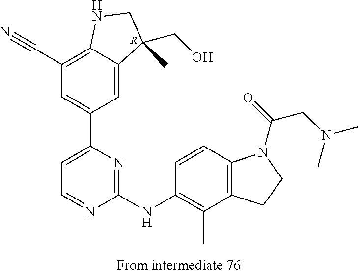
[R].C12=C(C#N)C=C(C3=CC=NC(NC4=C(C)C5=C(C=C4)N(C(CN(C)C)=O)CC5)=N3)C=C1C(CO)(C)CN2
